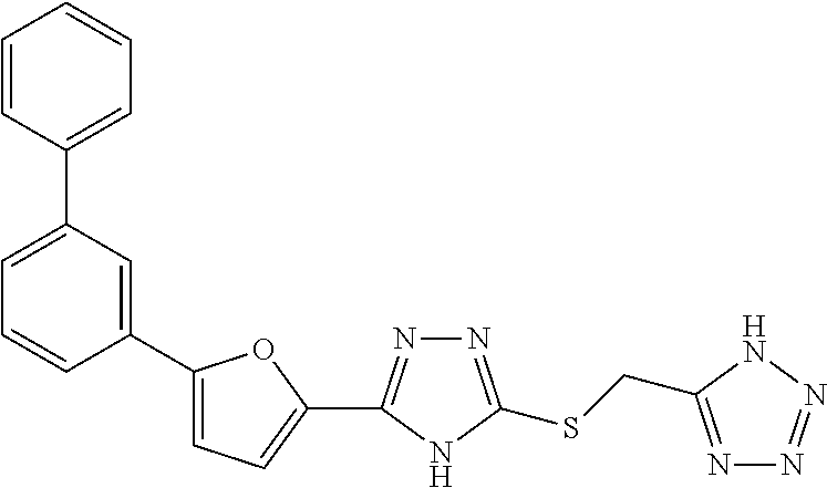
C1(C2=CC(C3=CC=CC=C3)=CC=C2)=CC=C(C2=NN=C(SCC3=NN=NN3)N2)O1
